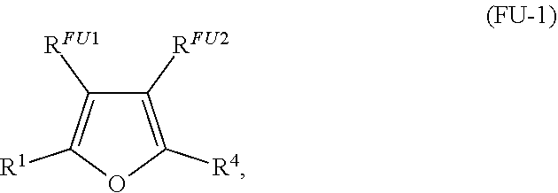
C1([RFU2])=C([R4])OC([R1])=C1[RFU1]
